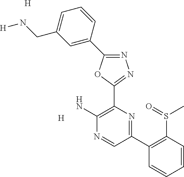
[H].NC1=C(C2=NN=C(C3=CC(CN[H])=CC=C3)O2)N=C(C2=C(S(=O)C)C=CC=C2)C=N1.[H]
